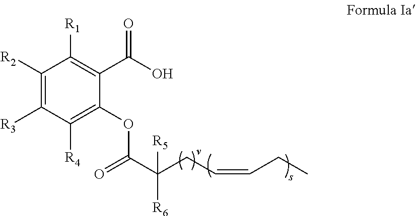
C1([R2])=C([R3])C([R4])=C(OC(C(CC=CCC)([R6])[R5])=O)C(C(O)=O)=C1[R1]
